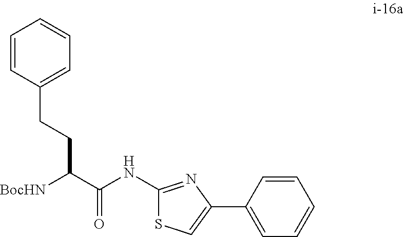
[BocHN]C(C(NC1=NC(C2=CC=CC=C2)=CS1)=O)CCC1=CC=CC=C1
